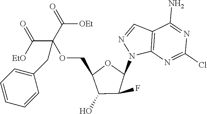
C12=C(N=C(Cl)N=C1N)N(C1OC(COC(C(=O)[EtO])(C(=O)[OEt])CC3=CC=CC=C3)C(O)C1F)N=C2
